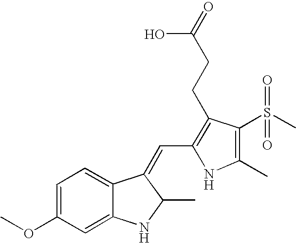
N1C(C=C2C(C)NC3=CC(OC)=CC=C32)=C(CCC(O)=O)C(S(C)(=O)=O)=C1C
